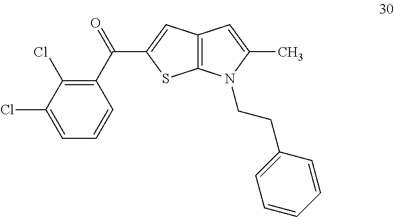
C1(C(=O)C2=CC3=C(S2)N(CCC2=CC=CC=C2)C(C)=C3)=C(Cl)C(Cl)=CC=C1
